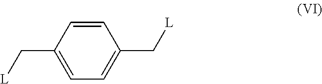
C1=C(C[L])C=CC(C[L])=C1
